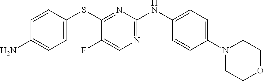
C1=CC(SC2=NC(NC3=CC=C(N4CCOCC4)C=C3)=NC=C2F)=CC=C1N
